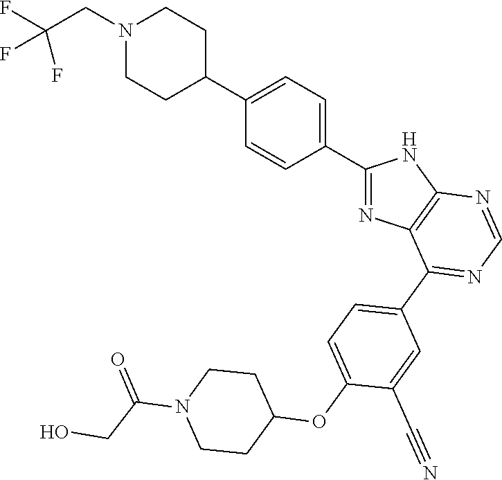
C1(C2=CC=C(C3CCN(CC(F)(F)F)CC3)C=C2)=NC2=C(N1)N=CN=C2C1=CC=C(OC2CCN(C(CO)=O)CC2)C(C#N)=C1
